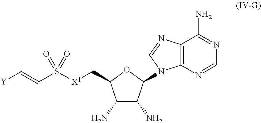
C12=C(N=CN=C1N)N(C1C(N)C(N)C(C[X1]S(C=C[Y])(=O)=O)O1)C=N2
